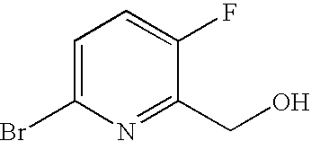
C1=C(Br)N=C(CO)C(F)=C1
